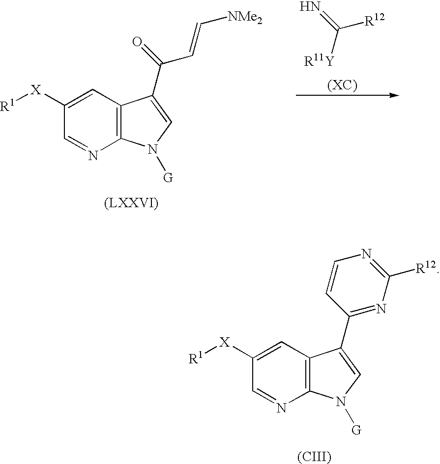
[R11Y]C(=N)[R12].C1([X][R1])=CC2=C(N=C1)N([G])C=C2C(=O)C=C[NMe2].C1([X][R1])=CC2=C(N=C1)N([G])C=C2C1=NC([R12])=NC=C1.[(CIII)]
